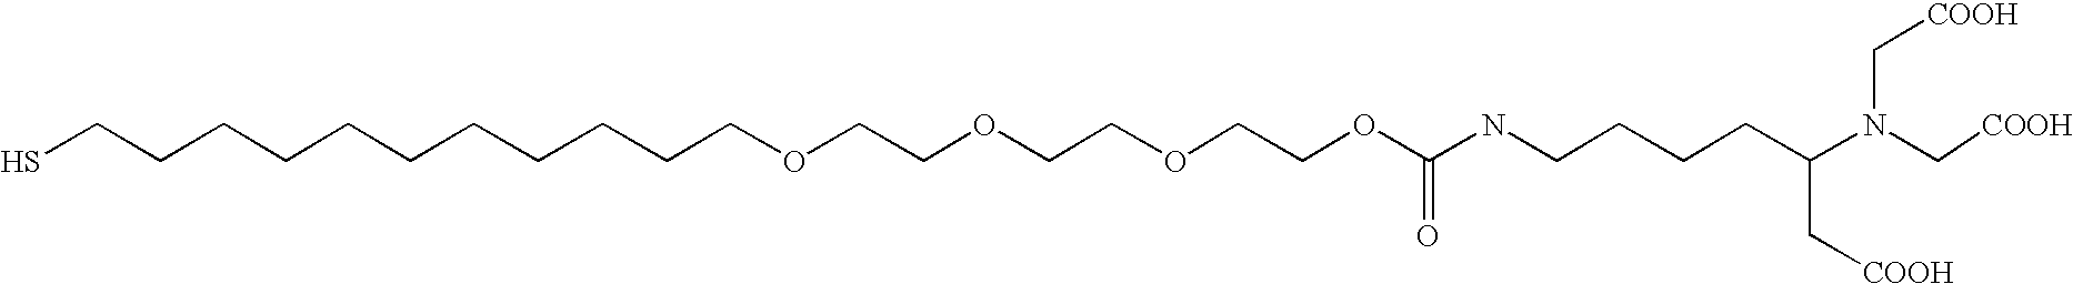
SCCCCCCCCCCCOCCOCCOCCOC(NCCCCC(N(C[COOH])C[COOH])C[COOH])=O
